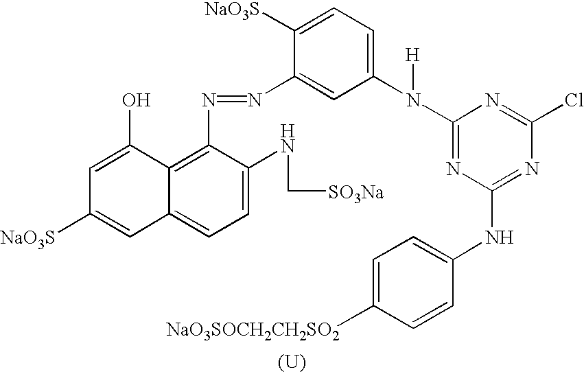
[(U)].C12=C(N=NC3=CC(N([H])C4=NC(NC5=CC=C([NaO3SOCH2CH2SO2])C=C5)=NC(Cl)=N4)=CC=C3[NaO3S])C(NC[SO3Na])=CC=C1C=C([NaO3S])C=C2O
